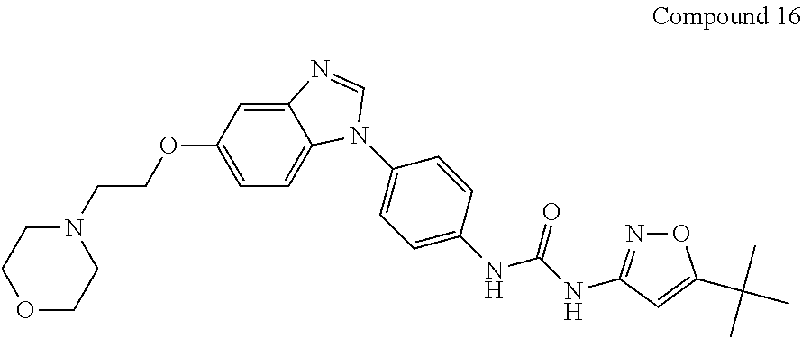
C12=CC(OCCN3CCOCC3)=CC=C1N(C1=CC=C(NC(NC3=NOC(C(C)(C)C)=C3)=O)C=C1)C=N2
